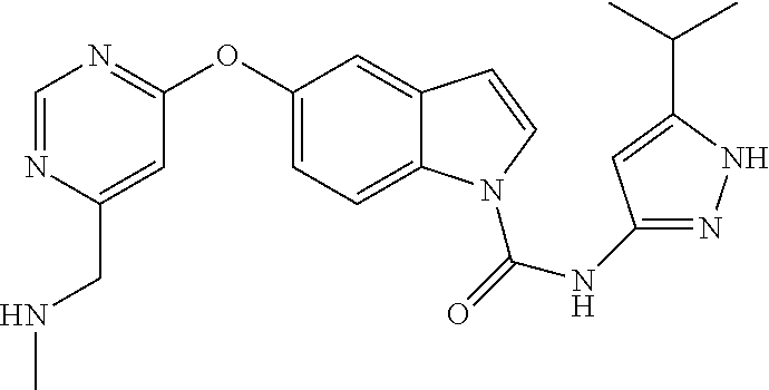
C1(OC2=NC=NC(CNC)=C2)=CC=C2C(=C1)C=CN2C(=O)NC1=NNC(C(C)C)=C1
